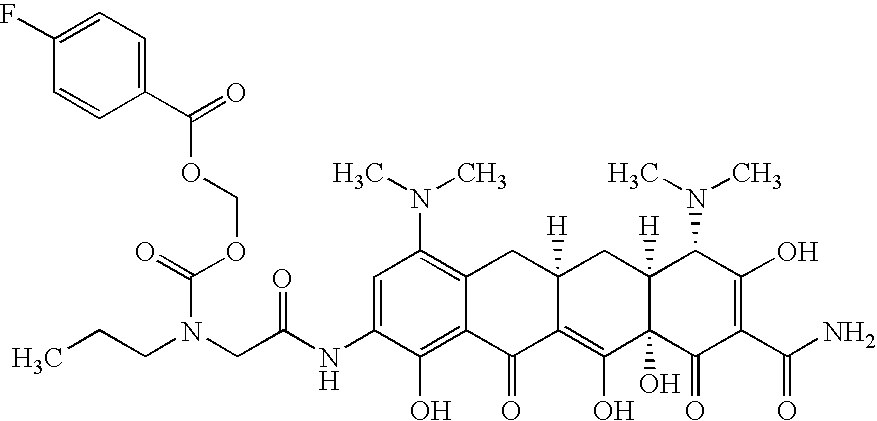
C1(F)=CC=C(C(=O)OCOC(N(CC(NC2=CC(N(C)C)=C3C(=C2O)C(=O)C2=C(O)C4(O)C([H])(CC2([H])C3)C(N(C)C)C(O)=C(C(N)=O)C4=O)=O)CCC)=O)C=C1
